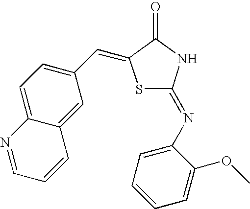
C1=C2C(=CC(C=C3SC(=NC4=CC=CC=C4OC)NC3=O)=C1)C=CC=N2
